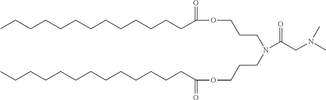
CCCCCCCCCCCCCC(=O)OCCCN(CCCOC(CCCCCCCCCCCCC)=O)C(CN(C)C)=O
